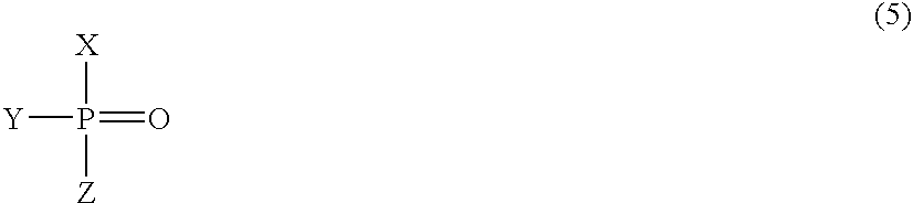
[X]P([Z])(=O)[Y]
